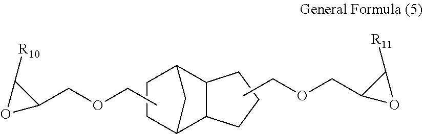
C1CC2C3C(C1C2)CCC3.C1(COCC)C([R10])O1.CCOCC1OC1[R11]
